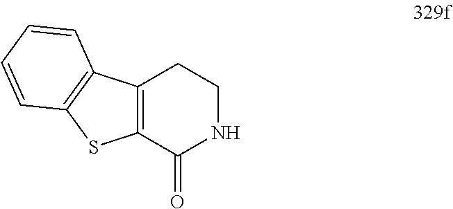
C12=C(C3=C(S1)C=CC=C3)CCNC2=O
